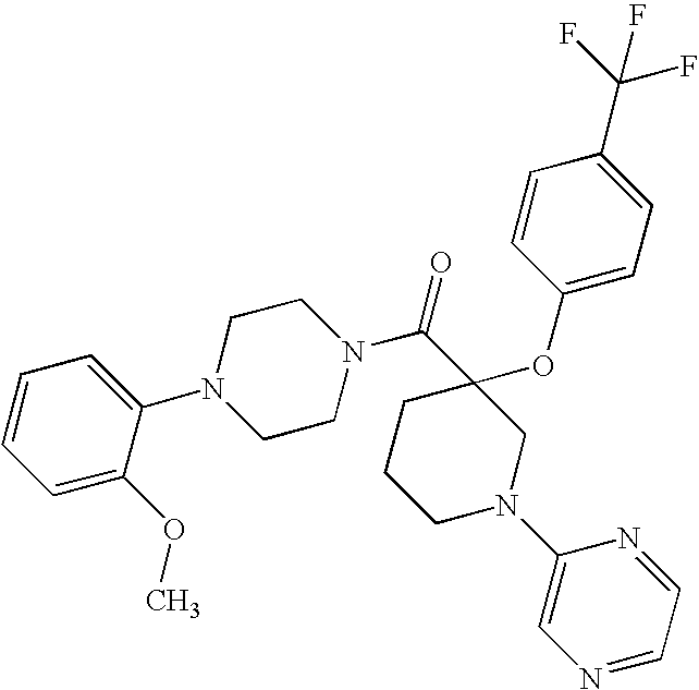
N1(C(=O)C2(OC3=CC=C(C(F)(F)F)C=C3)CCCN(C3=CN=CC=N3)C2)CCN(C2=CC=CC=C2OC)CC1
